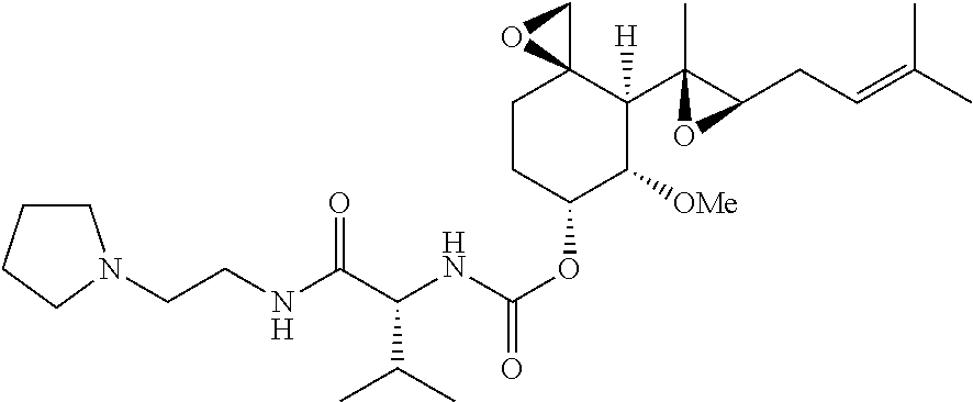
C1CC(OC(NC(C(NCCN2CCCC2)=O)C(C)C)=O)C([OMe])C(C2(C)C(CC=C(C)C)O2)([H])C12CO2
